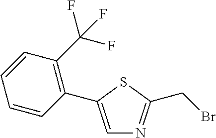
C1=C(C2=C(C(F)(F)F)C=CC=C2)SC(CBr)=N1
